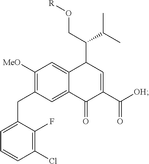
C1([MeO])=C(CC2=CC=CC(Cl)=C2F)C=C2C(=C1)C(C(C(C)C)CO[R])C=C(C([OH])=O)C2=O
